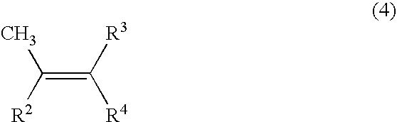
CC(=C([R3])[R4])[R2]
